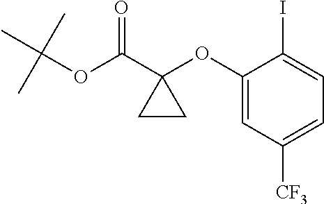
C(OC(C1(OC2=CC([CF3])=CC=C2I)CC1)=O)(C)(C)C
